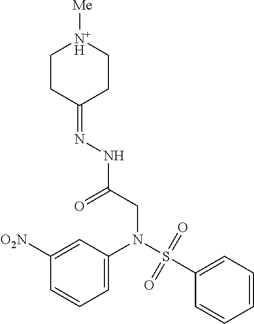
C1CC(=NNC(=O)CN(C2=CC=CC([O2N])=C2)S(C2=CC=CC=C2)(=O)=O)CC[N+H]1[Me]
